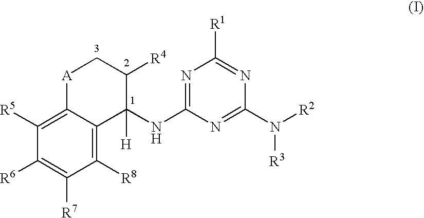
C1([R8])=C2C(=C([R5])C([R6])=C1[R7])[A]CC([R4])C2(NC1=NC([R1])=NC(N([R3])[R2])=N1)[H]
